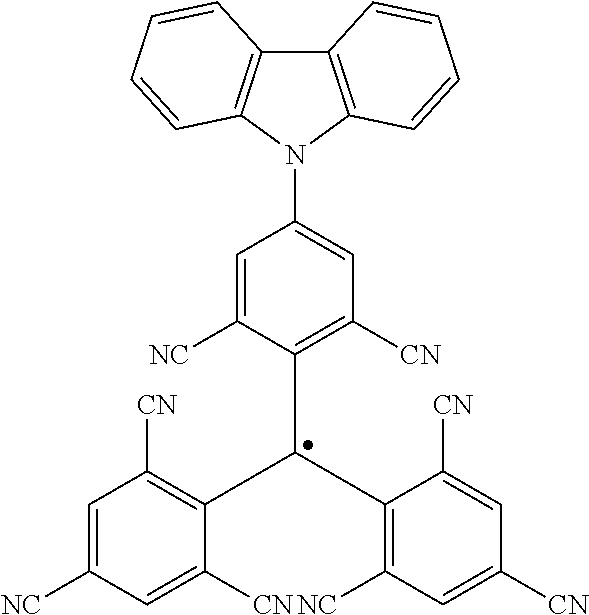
C1(N2C3=C(C4=C2C=CC=C4)C=CC=C3)=CC([CN])=C(C(C2=C([NC])C=C([CN])C=C2[CN])C2=C([CN])C=C([NC])C=C2[CN])C([NC])=C1
